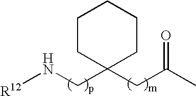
[R12]NCC1(CC(C)=O)CCCCC1
